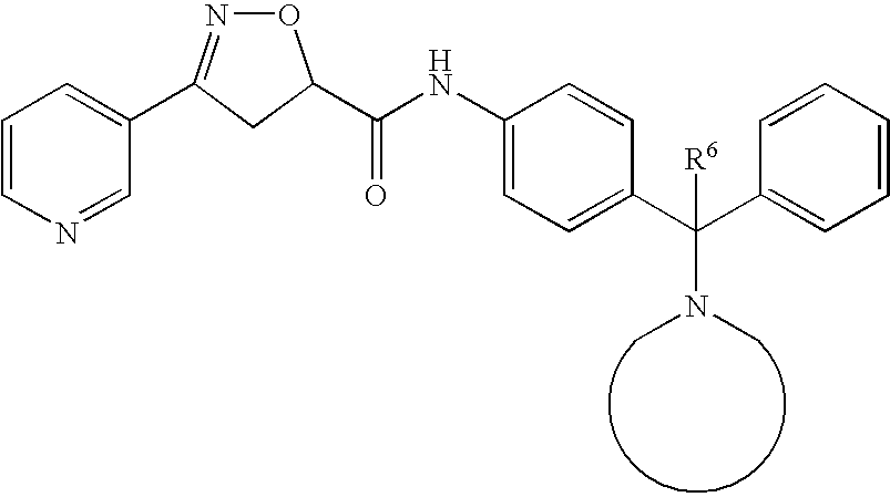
C1=C(C2=NOC(C(NC3=CC=C(C(C4=CC=CC=C4)(N(C)C)[R6])C=C3)=O)C2)C=NC=C1
